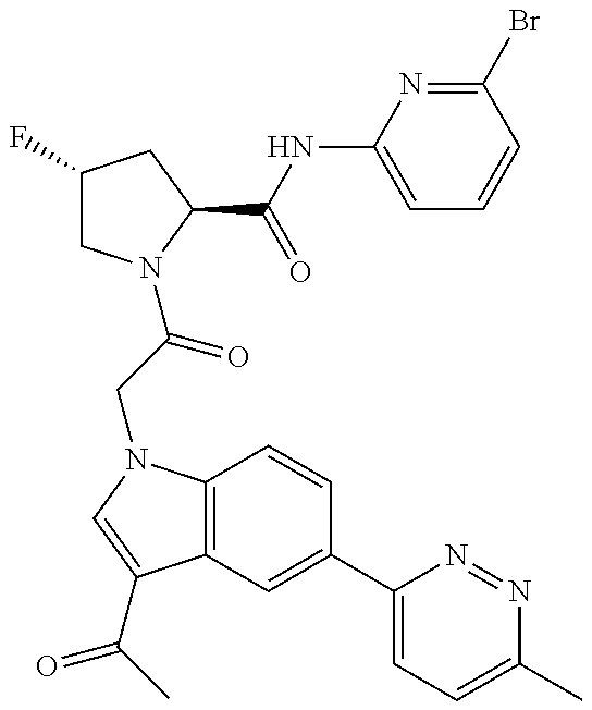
C1(F)CN(C(=O)CN2C3=C(C(C(=O)C)=C2)C=C(C2=CC=C(C)N=N2)C=C3)C(C(NC2=CC=CC(Br)=N2)=O)C1
